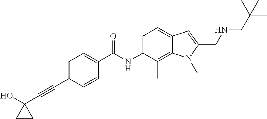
C1=C(C#CC2(O)CC2)C=CC(C(NC2=CC=C3C(=C2C)N(C)C(CNCC(C)(C)C)=C3)=O)=C1
